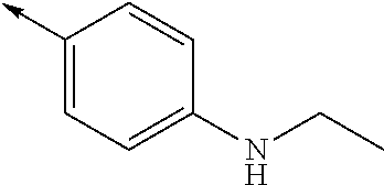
C1(->C)=CC=C(NCC)C=C1
